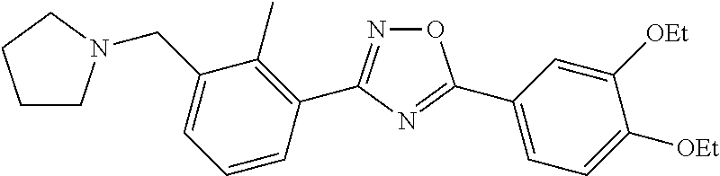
O1N=C(C2=C(C)C(CN3CCCC3)=CC=C2)N=C1C1=CC=C([OEt])C([OEt])=C1
